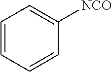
C1=CC=CC([NCO])=C1
